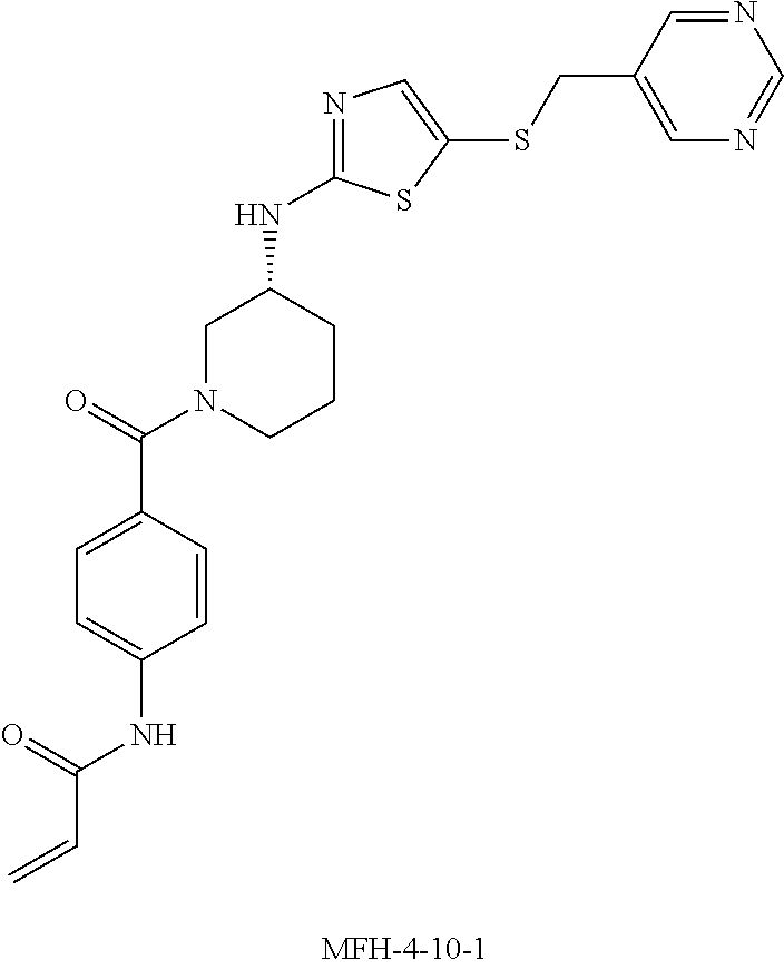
C=CC(NC1=CC=C(C(=O)N2CCCC(NC3=NC=C(SCC4=CN=CN=C4)S3)C2)C=C1)=O
